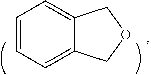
C1=CC=C2C(=C1)COC2
